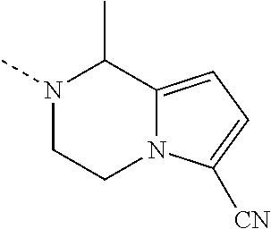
N1(C)CCN2C(=CC=C2[CN])C1C
